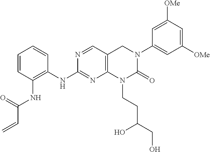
C1(NC2=NC3=C(C=N2)CN(C2=CC([OMe])=CC([OMe])=C2)C(=O)N3CCC(CO)O)=C(NC(C=C)=O)C=CC=C1
